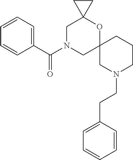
C1N(C(C2=CC=CC=C2)=O)CC2(OC13CC3)CN(CCC1=CC=CC=C1)CCC2
